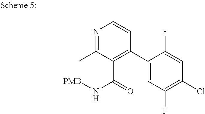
N1=C(C)C(C(=O)N[PMB])=C(C2=CC(F)=C(Cl)C=C2F)C=C1
